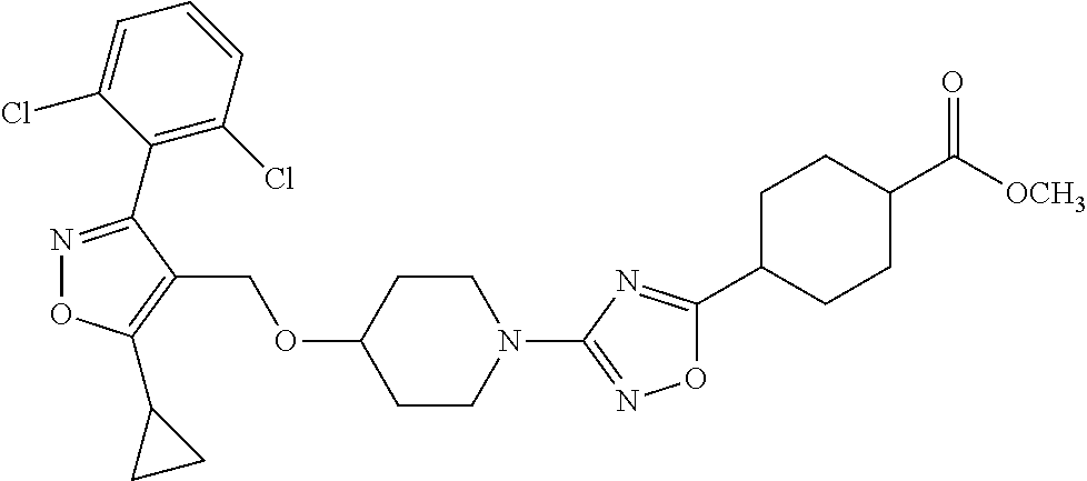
N1=C(C2=C(Cl)C=CC=C2Cl)C(COC2CCN(C3=NOC(C4CCC(C([OCH3])=O)CC4)=N3)CC2)=C(C2CC2)O1
